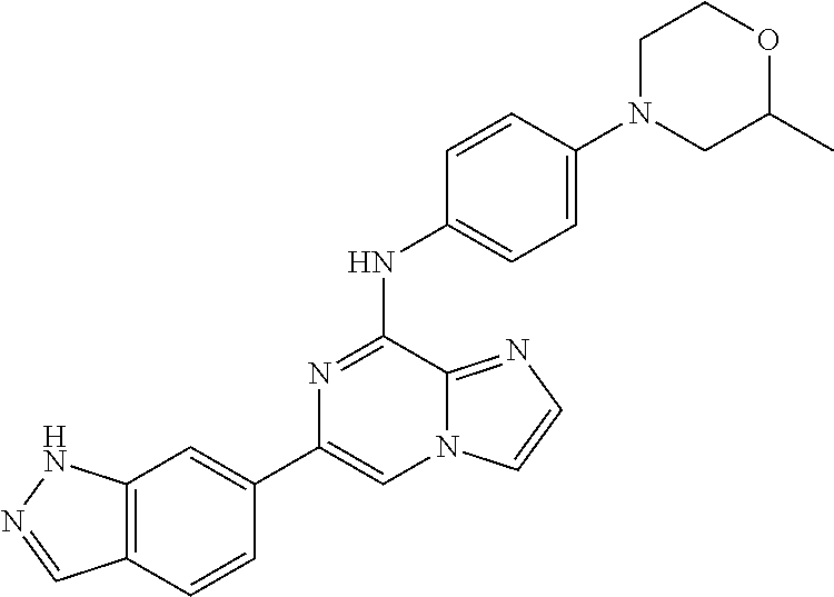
C1(C2=CC3=C(C=C2)C=NN3)=CN2C(=NC=C2)C(NC2=CC=C(N3CC(C)OCC3)C=C2)=N1
